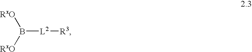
B([L2][R3])([RxO])[RxO]
